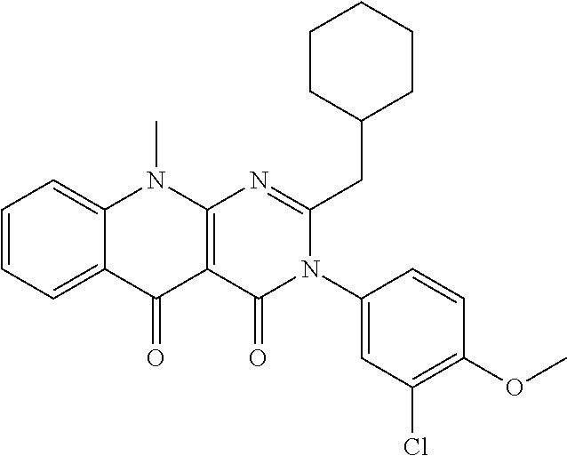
C1=CC=C2C(=C1)N(C)C1=C(C2=O)C(=O)N(C2=CC(Cl)=C(OC)C=C2)C(CC2CCCCC2)=N1
